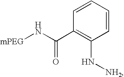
C1=CC=CC(N[NH2])=C1C(=O)N[mPEG]
